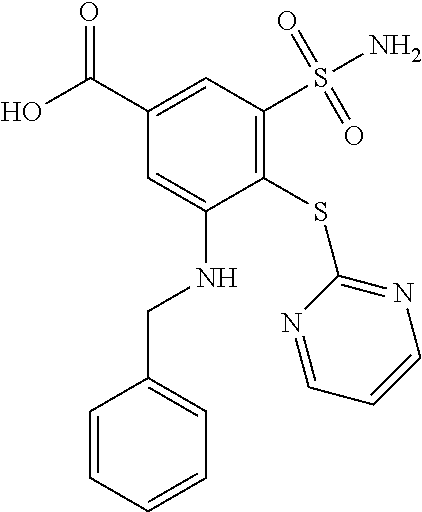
C1(SC2=NC=CC=N2)=C(S(N)(=O)=O)C=C(C(O)=O)C=C1NCC1=CC=CC=C1
